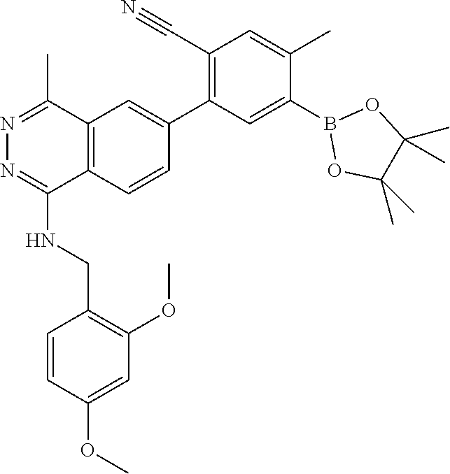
B1(C2=CC(C3=CC4=C(C(NCC5=C(OC)C=C(OC)C=C5)=NN=C4C)C=C3)=C(C#N)C=C2C)OC(C)(C)C(C)(C)O1
